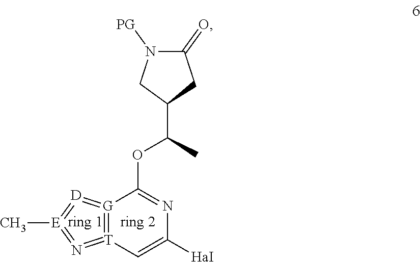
C1(C(C)OC2=NC([HaI])=C[T]3=[G]2=[D]=[E](C)=N=3)CC(=O)N([PG])C1
